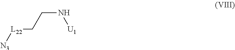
[N3][L22]CCN[U1]
